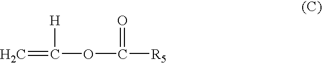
C=C([H])OC(=O)[R5]
